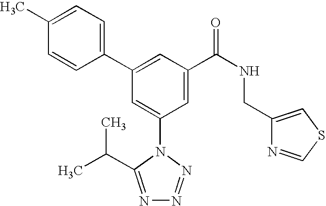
C1(C2=CC(C(NCC3=CSC=N3)=O)=CC(N3C(C(C)C)=NN=N3)=C2)=CC=C(C)C=C1
